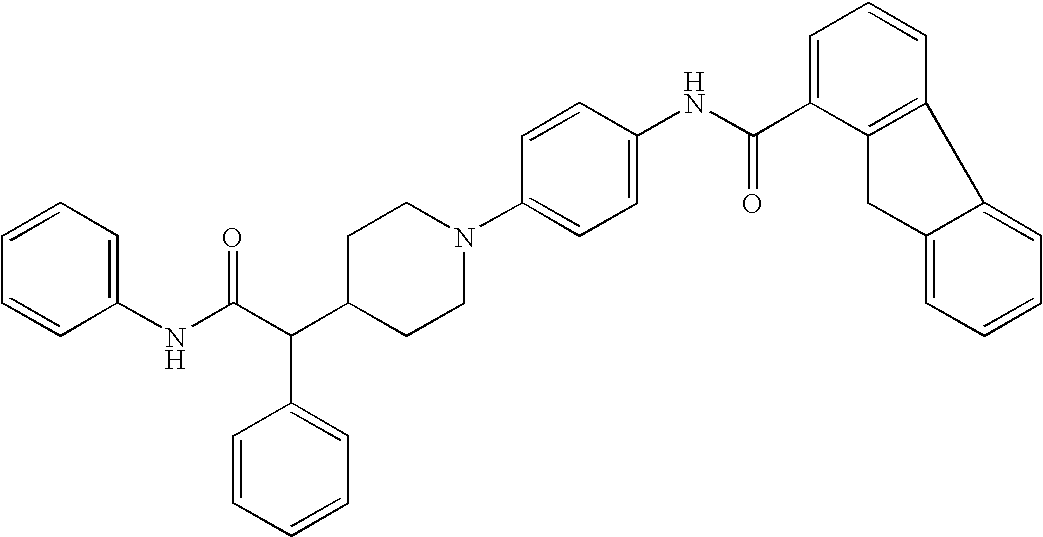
C1=CC=CC=C1NC(C(C1CCN(C2=CC=C(NC(C3=CC=CC4=C3CC3=CC=CC=C43)=O)C=C2)CC1)C1=CC=CC=C1)=O
